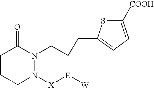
C1CCN([X][E][W])N(CCCC2=CC=C([COOH])S2)C1=O
